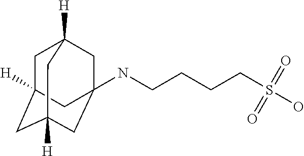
N(CCCCS(O)(=O)=O)C12CC3([H])CC([H])(CC([H])(C1)C3)C2
